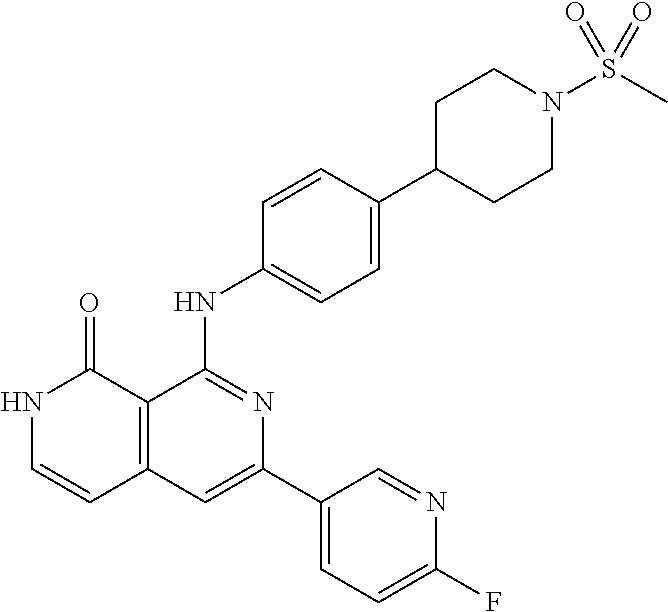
C1=CC(NC2=NC(C3=CC=C(F)N=C3)=CC3=C2C(=O)NC=C3)=CC=C1C1CCN(S(=O)(C)=O)CC1
